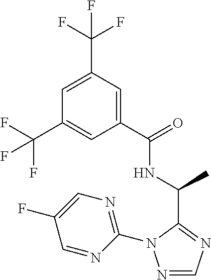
C1(C(=O)NC(C)C2=NC=NN2C2=NC=C(F)C=N2)=CC(C(F)(F)F)=CC(C(F)(F)F)=C1
